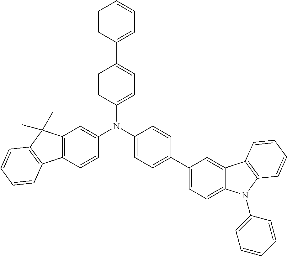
C1(N(C2=CC=C(C3=CC=C4C(=C3)C3=C(N4C4=CC=CC=C4)C=CC=C3)C=C2)C2=CC3=C(C=C2)C2=C(C3(C)C)C=CC=C2)=CC=C(C2=CC=CC=C2)C=C1
